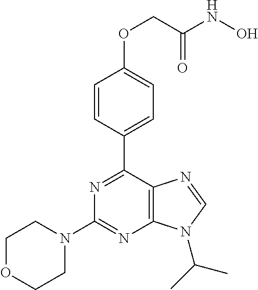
C1=CC(C2=NC(N3CCOCC3)=NC3=C2N=CN3C(C)C)=CC=C1OCC(NO)=O
